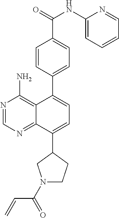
N1=CN=C2C(=C1N)C(C1=CC=C(C(NC3=CC=CC=N3)=O)C=C1)=CC=C2C1CN(C(C=C)=O)CC1
